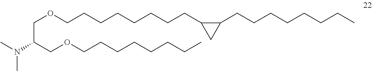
C(OCCCCCCCCC1C(CCCCCCCC)C1)C(N(C)C)COCCCCCCCC
